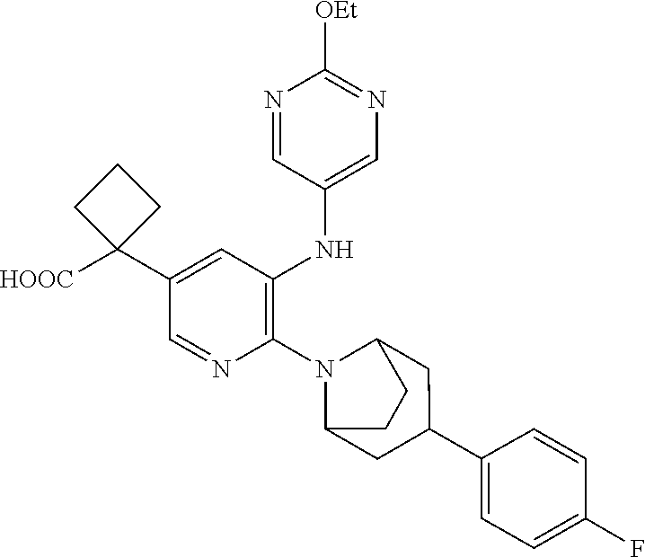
C1(N2C3CC(C4=CC=C(F)C=C4)CC2CC3)=C(NC2=CN=C([OEt])N=C2)C=C(C2([HOOC])CCC2)C=N1
